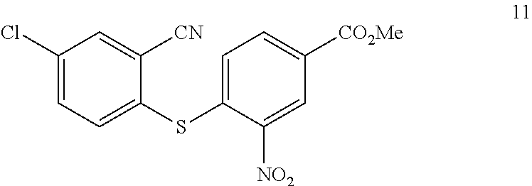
C1(Cl)=CC=C(SC2=CC=C([CO2Me])C=C2[NO2])C([CN])=C1
